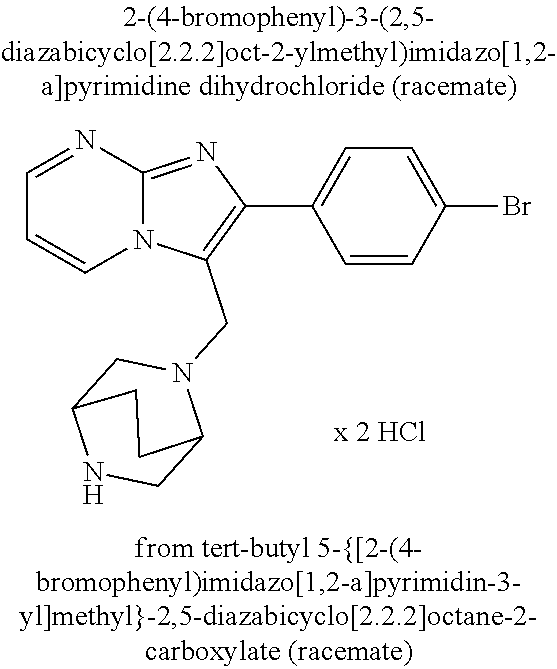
N12C(=NC(C3=CC=C(Br)C=C3)=C1CN1CC3NCC1CC3)N=CC=C2
